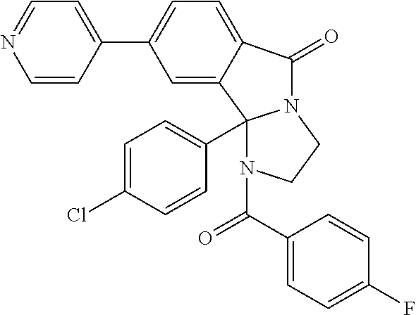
C1=CC(C2=CC=C3C(=O)N4C(C5=CC=C(Cl)C=C5)(C3=C2)N(C(C2=CC=C(F)C=C2)=O)CC4)=CC=N1
